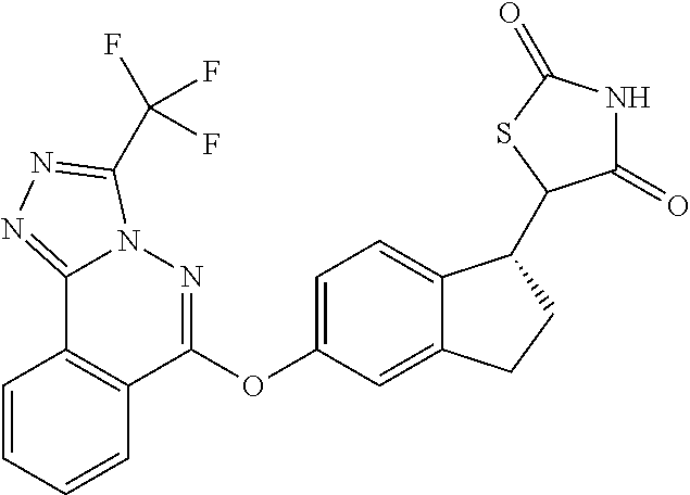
C12=NN=C(C(F)(F)F)N1N=C(OC1=CC=C3C(=C1)CCC3C1C(=O)NC(=O)S1)C1=C2C=CC=C1
